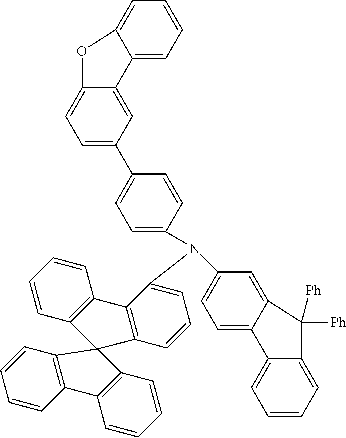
C1(C2=CC=C3C(=C2)C2=CC=CC=C2O3)=CC=C(N(C2=CC=C3C(=C2)C([Ph])([Ph])C2=CC=CC=C32)C2=CC=CC3=C2C2=C(C=CC=C2)C32C3=C(C=CC=C3)C3=C2C=CC=C3)C=C1
